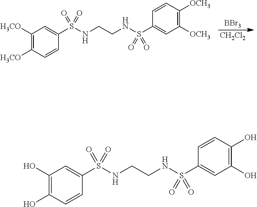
[BBr3].[CH2Cl2].C1([H3CO])=C([H3CO])C=CC(S(NCCNS(C2=CC([OCH3])=C([OCH3])C=C2)(=O)=O)(=O)=O)=C1.C1(O)=C(O)C=CC(S(NCCNS(C2=CC(O)=C(O)C=C2)(=O)=O)(=O)=O)=C1
